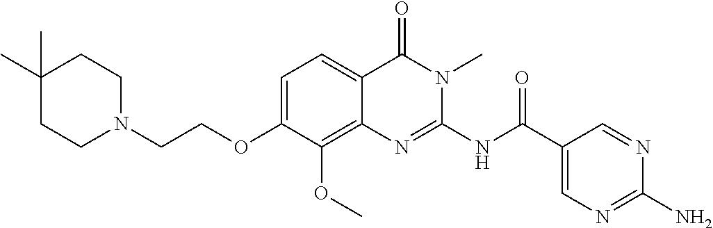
C1=C(OCCN2CCC(C)(C)CC2)C(OC)=C2C(=C1)C(=O)N(C)C(NC(C1=CN=C(N)N=C1)=O)=N2
